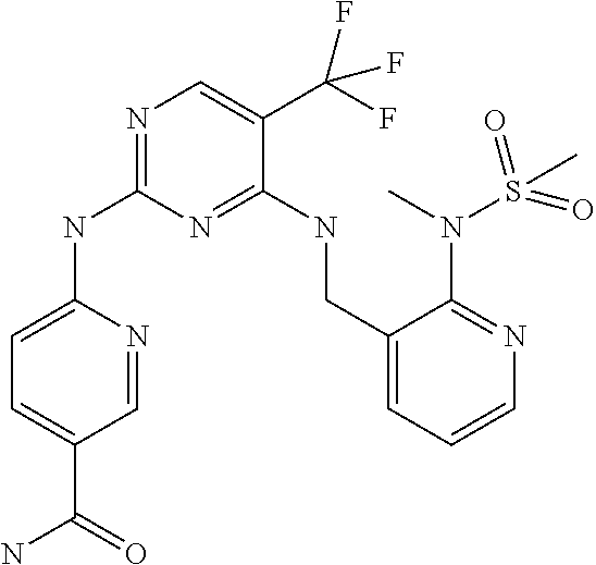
N1=C(NC2=CC=C(C(=O)N)C=N2)N=C(NCC2=CC=CN=C2N(C)S(=O)(C)=O)C(C(F)(F)F)=C1
